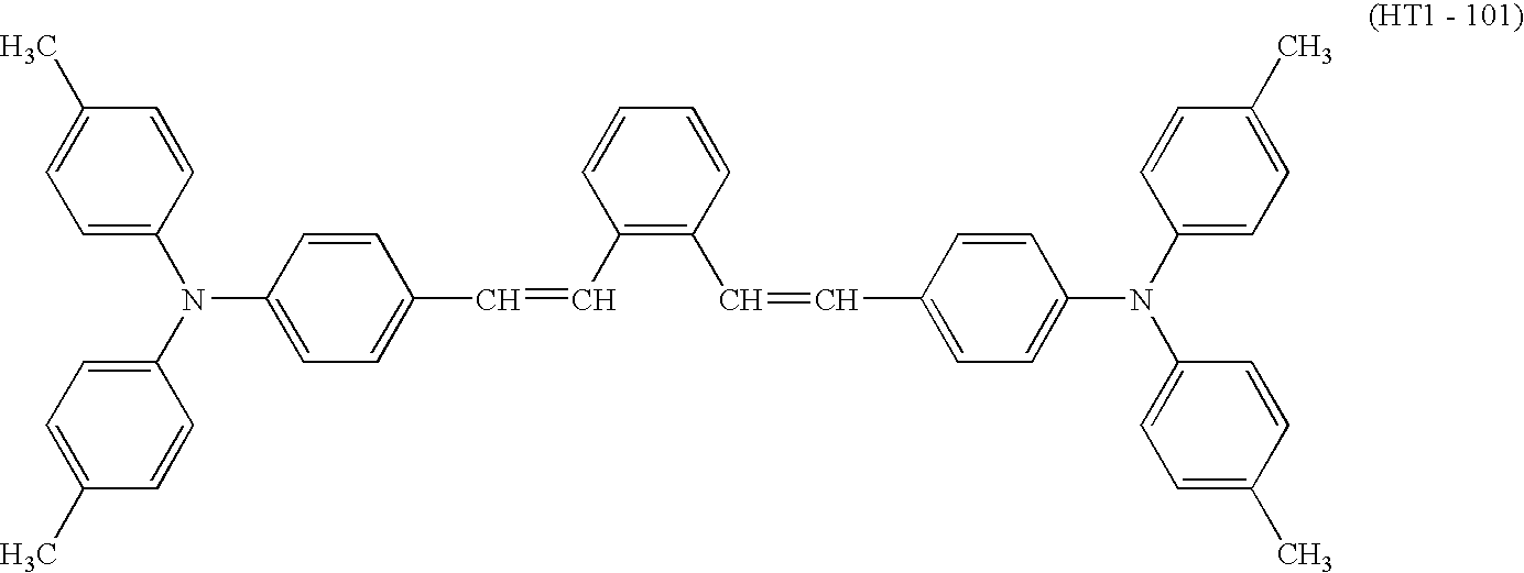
C1(C)=CC=C(N(C2=CC=C(C)C=C2)C2=CC=C(C=CC3=C(C=CC4=CC=C(N(C5=CC=C(C)C=C5)C5=CC=C(C)C=C5)C=C4)C=CC=C3)C=C2)C=C1
